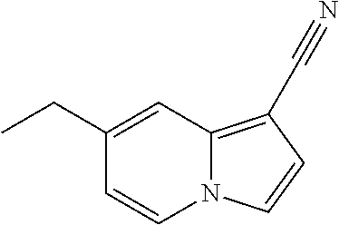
N12C(=C(C#N)C=C1)C=C(CC)C=C2
